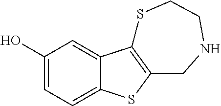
C1(O)=CC=C2C(=C1)C1=C(S2)CNCCS1
